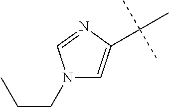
N1(CCC)C=C(C(C)(C)C)N=C1
